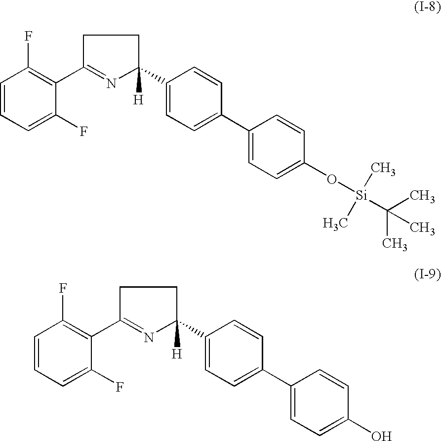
C1=CC=C(F)C(C2=NC(C3=CC=C(C4=CC=C(O[Si](C(C)(C)C)(C)C)C=C4)C=C3)([H])CC2)=C1F.C1=CC=C(F)C(C2=NC(C3=CC=C(C4=CC=C(O)C=C4)C=C3)([H])CC2)=C1F
